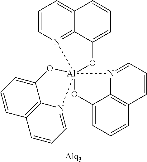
C1=CN2=C3C(=C1)C=CC=C3O[Al]213(N2=CC=CC4=C2C(=CC=C4)O1)OC1=CC=CC2=C1N3=CC=C2
